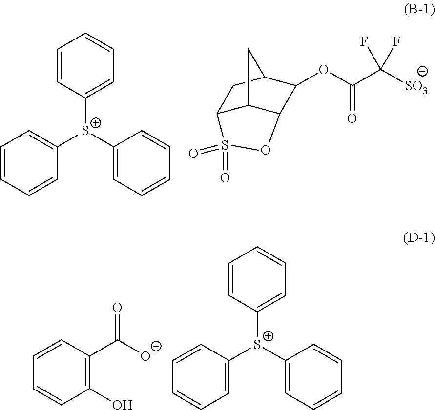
C1=CC([S+](C2=CC=CC=C2)C2=CC=CC=C2)=CC=C1.C12C3C(C(OC(=O)C([SO3])(F)F)C(C1)C3)OS2(=O)=O.C1=CC(O)=C(C(=O)[O-])C=C1.C1=CC=C([S+](C2=CC=CC=C2)C2=CC=CC=C2)C=C1
